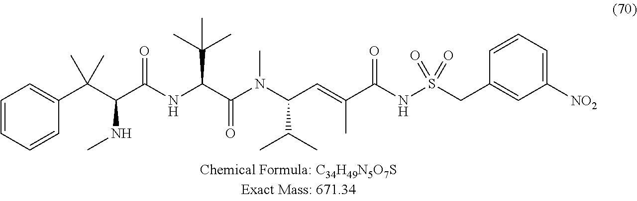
C1=CC=CC(C(C(C(NC(C(N(C(C=C(C(NS(CC2=CC([NO2])=CC=C2)(=O)=O)=O)C)C(C)C)C)=O)C(C)(C)C)=O)NC)(C)C)=C1
